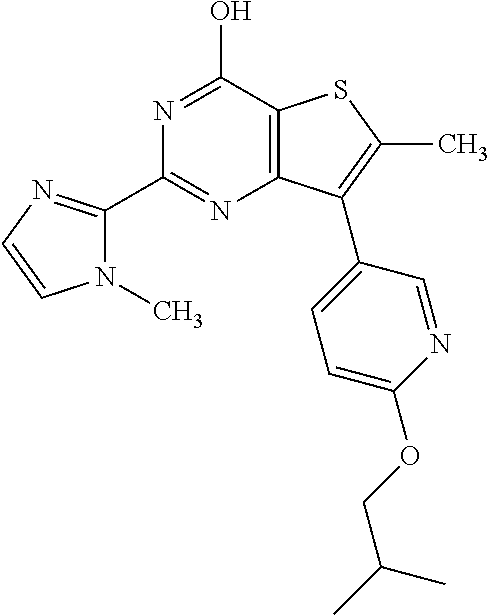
C1(C2=NC=CN2C)=NC2=C(C(O)=N1)SC(C)=C2C1=CC=C(OCC(C)C)N=C1
